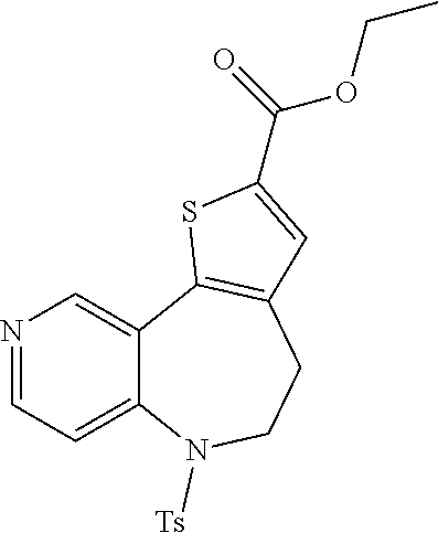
N1=CC=C2C(=C1)C1=C(CCN2[Ts])C=C(C(OCC)=O)S1
